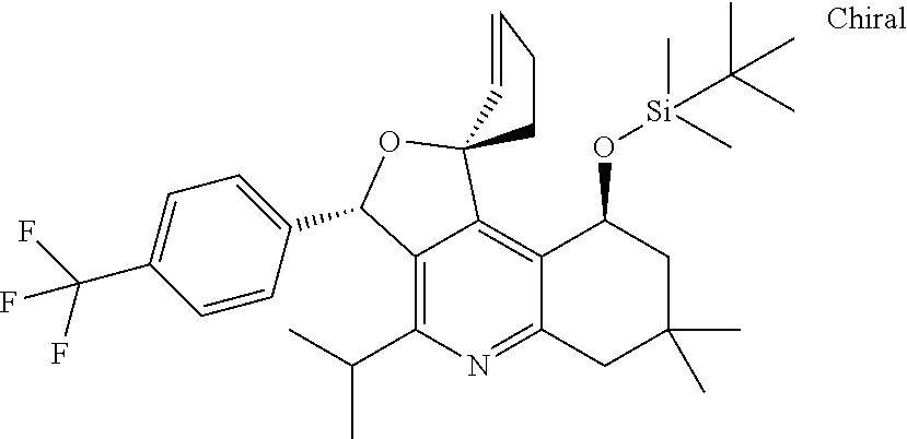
C12=C(C(C)C)N=C3C(=C1C1(OC2C2=CC=C(C(F)(F)F)C=C2)CCC=C1)C(O[Si](C)(C)C(C)(C)C)CC(C)(C)C3
